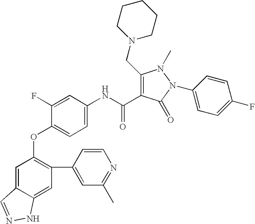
C1=C2C(=CC(C3=CC(C)=NC=C3)=C1OC1=CC=C(NC(C3=C(CN4CCCCC4)N(C)N(C4=CC=C(F)C=C4)C3=O)=O)C=C1F)NN=C2
